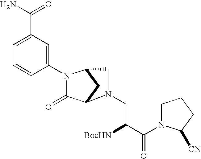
C1(N2C(=O)C3CC2CN3CC([BocHN])C(=O)N2CCCC2[CN])=CC(C(N)=O)=CC=C1
